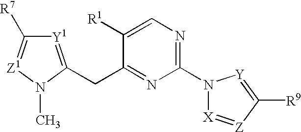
N1(C2=NC=C([R1])C(CC3=[Y1]C([R7])=[Z1]N3C)=N2)[X]=[Z]C([R9])=[Y]1
